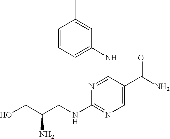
CC1=CC(NC2=NC(NCC(CO)N)=NC=C2C(N)=O)=CC=C1
